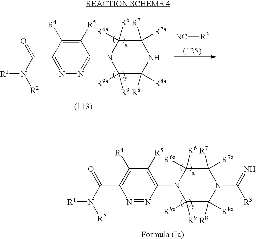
C1([R9a])([R9])C([R8a])([R8])N(C(=N)[R3])C([R7a])([R7])C([R6a])([R6])N1C1=C([R5])C([R4])=C(C(=O)N([R1])[R2])N=N1.C1([R9a])([R9])C([R8a])([R8])NC([R7a])([R7])C([R6a])([R6])N1C1=NN=C(C(=O)N([R1])[R2])C([R4])=C1[R5].[NC][R3]
